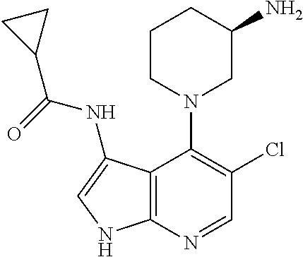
C12=C(N=CC(Cl)=C1N1CC(N)CCC1)NC=C2NC(=O)C1CC1
